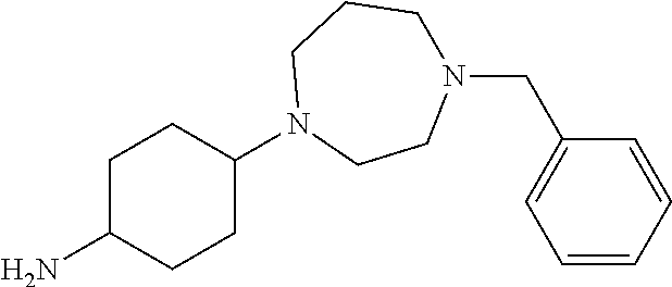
C1C(N)CCC(N2CCN(CC3=CC=CC=C3)CCC2)C1
